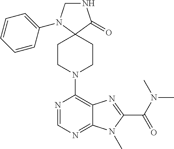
C1CN(C2=C3C(=NC=N2)N(C)C(C(=O)N(C)C)=N3)CCC12C(=O)NCN2C1=CC=CC=C1
